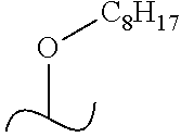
CO[C8H17]
